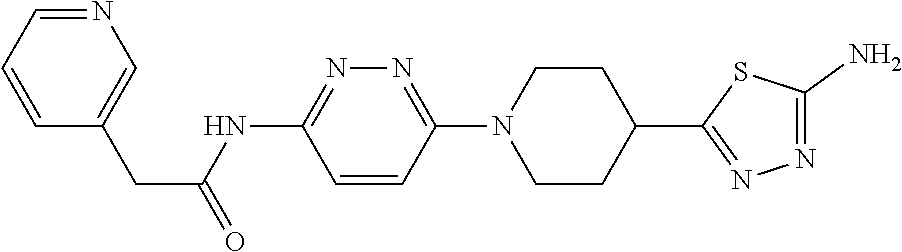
C1=CC(N2CCC(C3=NN=C(N)S3)CC2)=NN=C1NC(CC1=CN=CC=C1)=O
